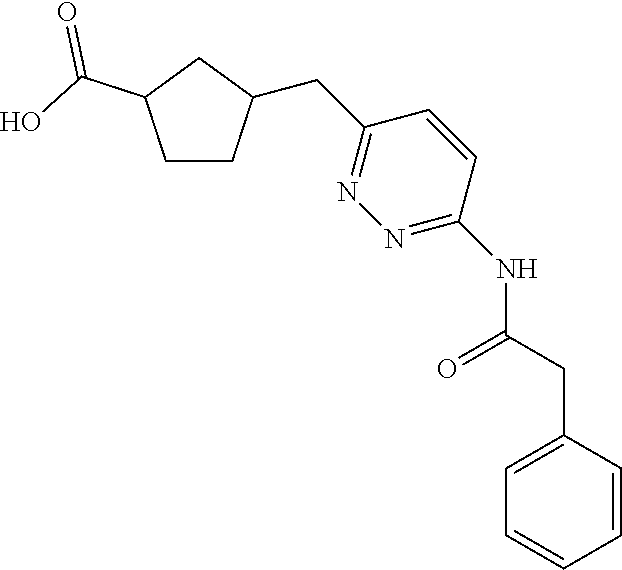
C1=C(CC(=O)NC2=NN=C(CC3CCC(C(O)=O)C3)C=C2)C=CC=C1
